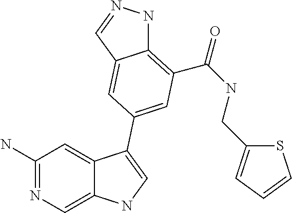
C1(N)=NC=C2C(=C1)C(C1=CC(C(=O)NCC3=CC=CS3)=C3NN=CC3=C1)=CN2
